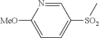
C1([MeO])=CC=C([SO2]C)C=N1
